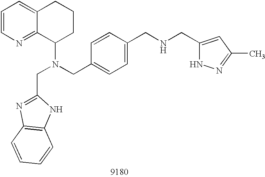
C1=CN=C2C(=C1)CCCC2N(CC1=CC=C(CNCC2=CC(C)=NN2)C=C1)CC1=NC2=C(N1)C=CC=C2
